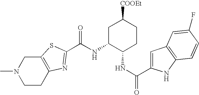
N(C1C(NC(=O)C2=CC3=C(N2)C=CC(F)=C3)CCC([COOEt])C1)C(=O)C1=NC2=C(CN(C)CC2)S1
